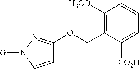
C1([H3CO])=C(COC2=NN([G])C=C2)C([CO2H])=CC=C1
